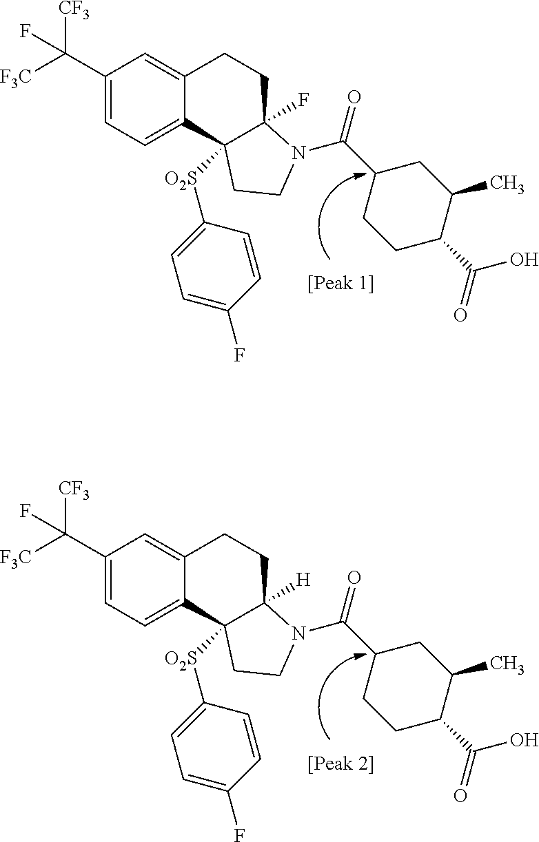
C1(C([F3C])([CF3])F)=CC=C2C(=C1)CCC1(F)C2([O2S]C2=CC=C(F)C=C2)CCN1C(C1CCC(C(O)=O)C(C)C1)=O.C1(C([F3C])([CF3])F)=CC=C2C(=C1)CCC1([H])C2([O2S]C2=CC=C(F)C=C2)CCN1C(C1CCC(C(O)=O)C(C)C1)=O
